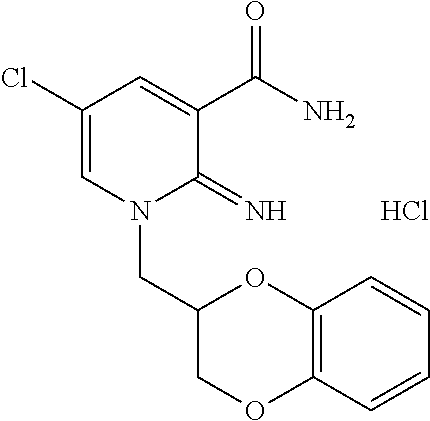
C1(Cl)=CN(CC2COC3=C(O2)C=CC=C3)C(=N)C(C(N)=O)=C1.Cl
